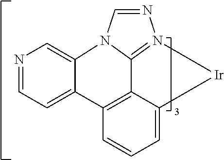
N1=CC=C2C(=C1)N1C3=N(N=C1)[Ir]C1=CC=CC2=C13
